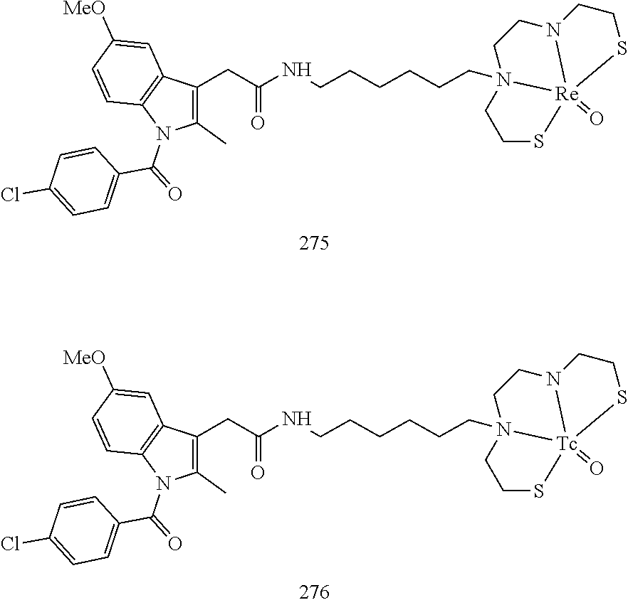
C(C(NCCCCCCN12CCN3CCS[Re]13(=O)SCC2)=O)C1=C(C)N(C(=O)C2=CC=C(Cl)C=C2)C2=C1C=C([MeO])C=C2.C(C(NCCCCCCN12CCN3CCS[Tc]13(=O)SCC2)=O)C1=C(C)N(C(=O)C2=CC=C(Cl)C=C2)C2=C1C=C([MeO])C=C2
